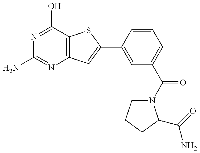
N1=C(O)C2=C(N=C1N)C=C(C1=CC(C(=O)N3CCCC3C(N)=O)=CC=C1)S2
